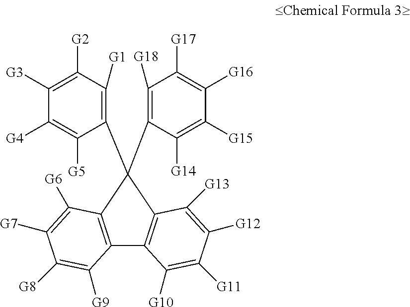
C1([G4])=C([G5])C(C2(C3=C([G18])C([G17])=C([G16])C([G15])=C3[G14])C3=C(C4=C2C([G6])=C([G7])C([G8])=C4[G9])C([G10])=C([G11])C([G12])=C3[G13])=C([G1])C([G2])=C1[G3]
